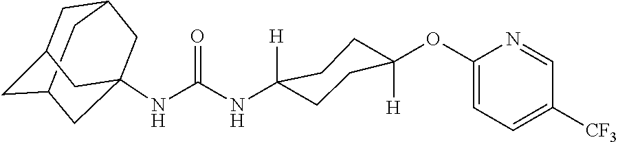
C12CC3CC(C1)CC(NC(NC1([H])CCC([H])(OC4=CC=C([CF3])C=N4)CC1)=O)(C3)C2
